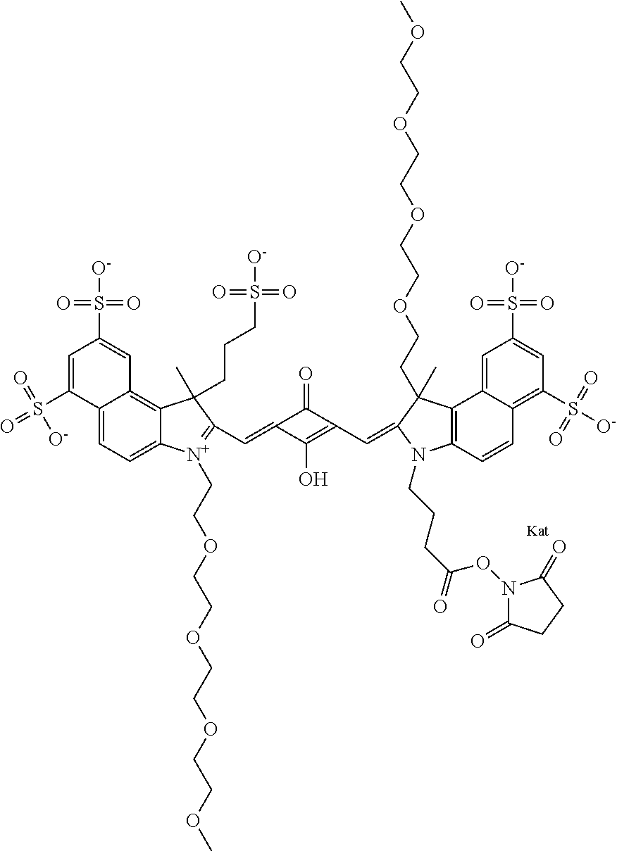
C12=CC=C3C(=C1C=C(S(=O)(=O)[O-])C=C2S(=O)([O-])=O)C(CCCS(=O)(=O)[O-])(C)C(C=C1C(O)=C(C=C2N(CCCC(=O)ON4C(=O)CCC4=O)C4=C(C5=CC(S(=O)(=O)[O-])=CC(S(=O)(=O)[O-])=C5C=C4)C2(C)CCOCCOCCOCCOC)C1=O)=[N+]3CCOCCOCCOCCOC
